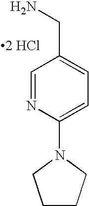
C1=NC(N2CCCC2)=CC=C1CN.[2 HCl]
